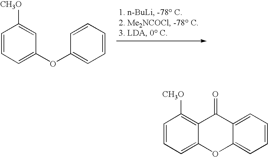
C1=CC=C(OC2=CC=CC=C2)C=C1[CH3O].C1=CC=C2C(=C1[CH3O])C(=O)C1=CC=CC=C1O2
